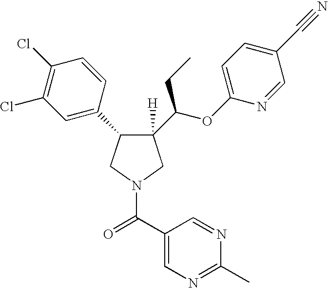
C1([H])(C(OC2=CC=C(C#N)C=N2)CC)C(C2=CC(Cl)=C(Cl)C=C2)CN(C(C2=CN=C(C)N=C2)=O)C1
